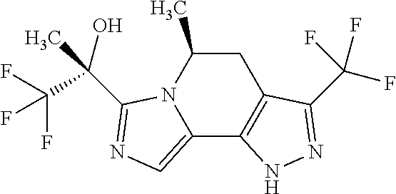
C12=C(C3=CN=C(C(O)(C)C(F)(F)F)N3C(C)C1)NN=C2C(F)(F)F
